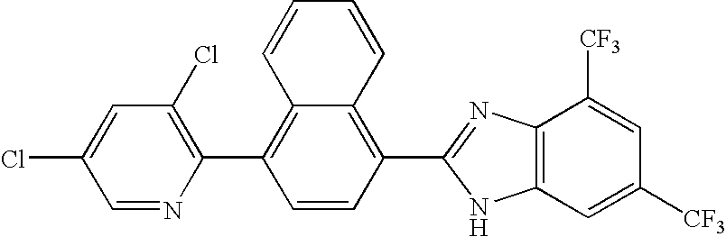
C1(Cl)=C(C2=C3C(=C(C4=NC5=C(N4)C=C([CF3])C=C5[CF3])C=C2)C=CC=C3)N=CC(Cl)=C1
